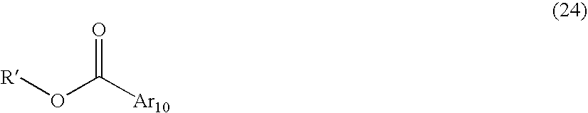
[R]OC([Ar10])=O
